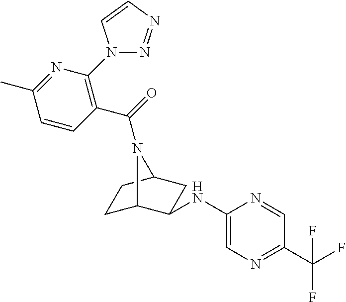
C1C2C(NC3=CN=C(C(F)(F)F)C=N3)CC(C1)N2C(=O)C1=C(N2N=NC=C2)N=C(C)C=C1
